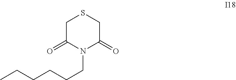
C1C(=O)N(CCCCCC)C(=O)CS1
